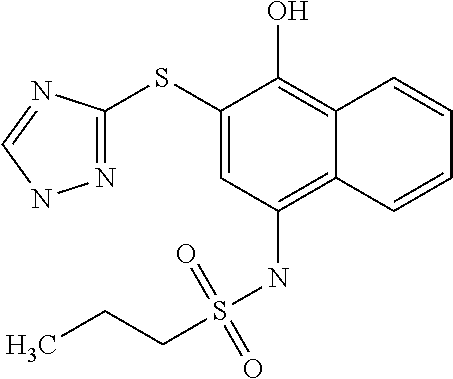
N1=C(SC2=CC(NS(=O)(=O)CCC)=C3C(=C2O)C=CC=C3)N=CN1
